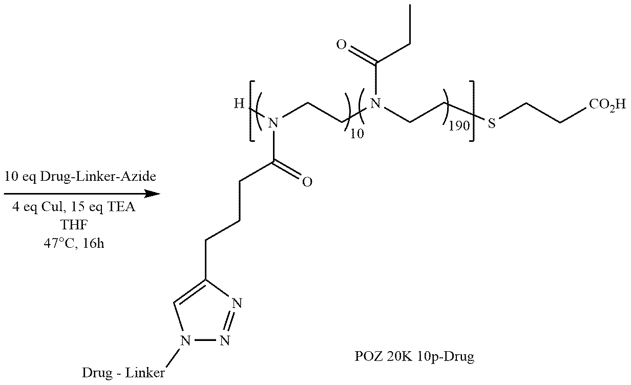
C1(CCCC(N([H])CCN(CCSCC[CO2H])C(=O)CC)=O)=CN([Drug - Linker])N=N1
